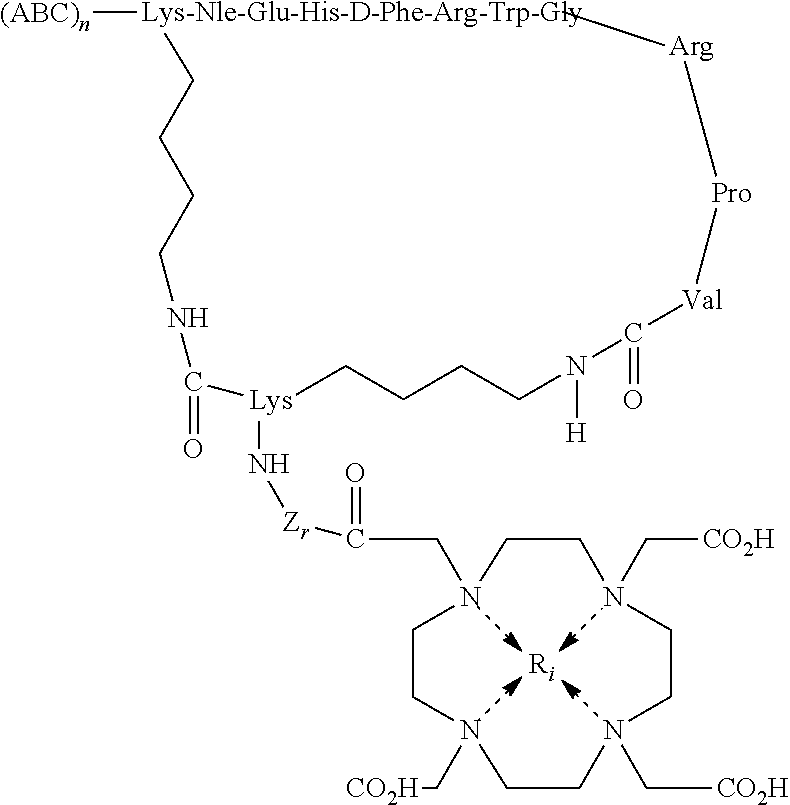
[Ri].[Lys-Nle-Glu-His-D-Phe-Arg-Trp-Gly]1([(ABC)n])CCCCNC(=O)[Lys](N[Zr]C(CN2CCN(C[CO2H])CCN(C[CO2H])CCN(C[CO2H])CC2)=O)CCCCN([H])C(=O)[Val][Pro][Arg]1
